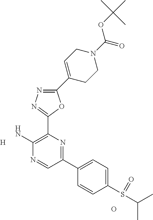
C1(C2=CCN(C(OC(C)(C)C)=O)CC2)=NN=C(C2=C(N)N=CC(C3=CC=C(S(C(C)C)=O)C=C3)=N2)O1.[H].O
